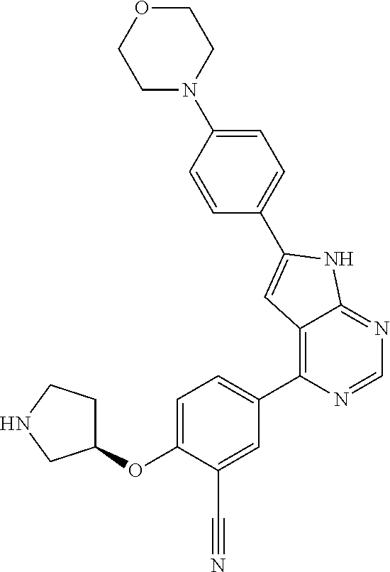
O(C1=CC=C(C2=C3C(=NC=N2)NC(C2=CC=C(N4CCOCC4)C=C2)=C3)C=C1C#N)C1CCNC1
